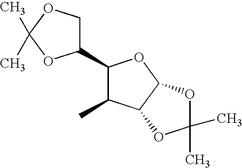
C1(C2C(C)C3C(O2)OC(C)(C)O3)COC(C)(C)O1
